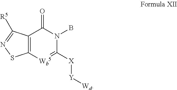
C12=C([Wb5]=C([X][Y][Wd])N(B)C1=O)SN=C2[R5]
